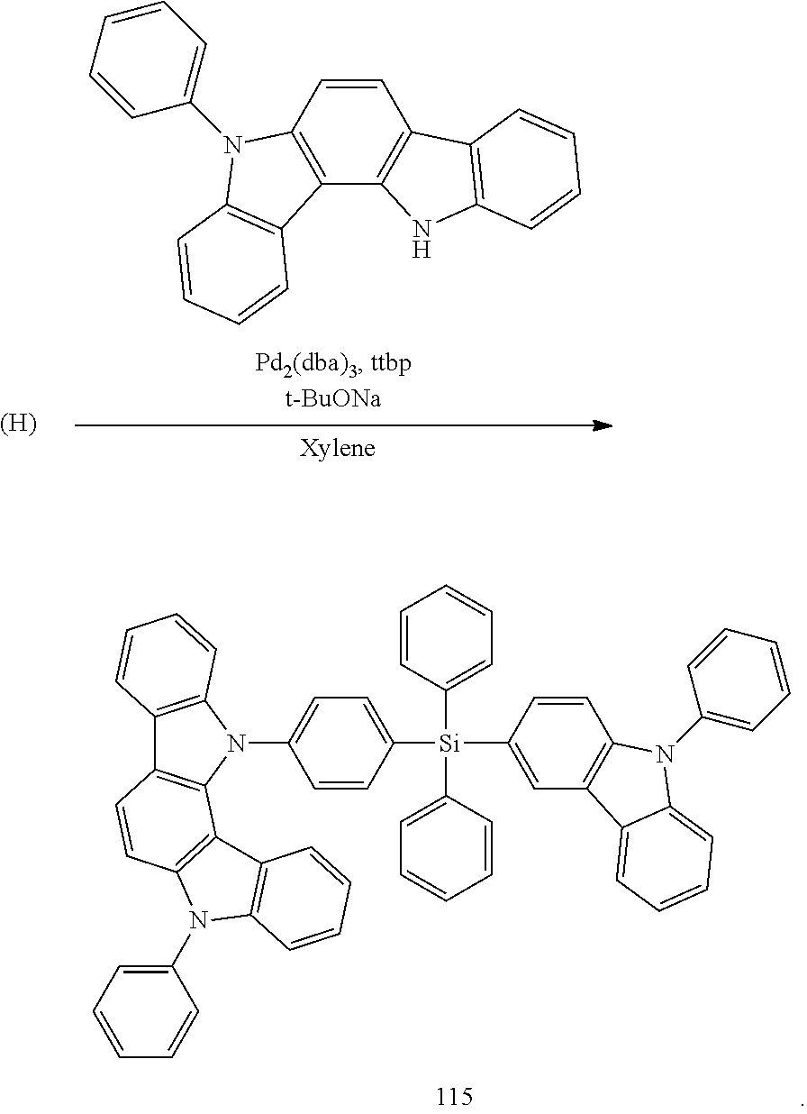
[(H)].C12=C(C3=C(C=C1)C1=C(N3)C=CC=C1)C1=C(C=CC=C1)N2C1=CC=CC=C1.C1([Si](C2=CC=CC=C2)(C2=CC=CC=C2)C2=CC3=C(C=C2)N(C2=CC=CC=C2)C2=CC=CC=C32)=CC=C(N2C3=C(C4=C2C2=C(C=C4)N(C4=CC=CC=C4)C4=C2C=CC=C4)C=CC=C3)C=C1
